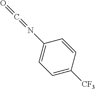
C1=C([CF3])C=CC(N=C=O)=C1
